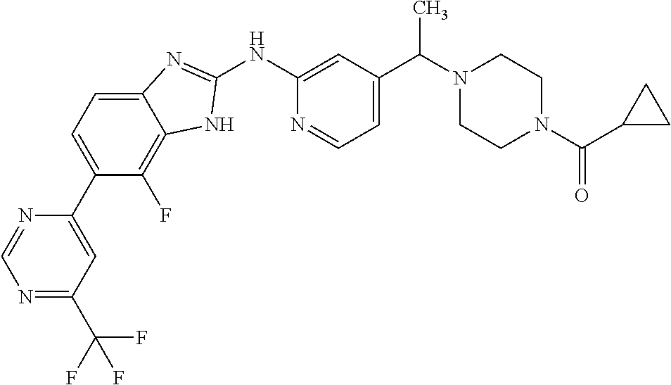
C1(C2=CC=C3C(=C2F)NC(NC2=CC(C(N4CCN(C(C5CC5)=O)CC4)C)=CC=N2)=N3)=CC(C(F)(F)F)=NC=N1
